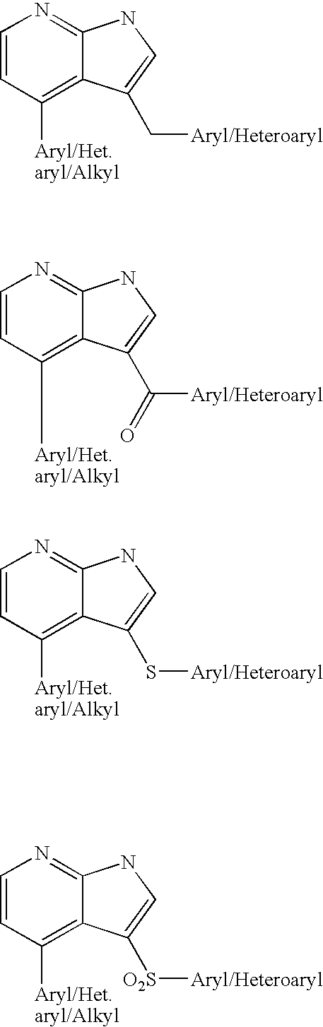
C1=CC([Aryl/Het.aryl/Alkyl])=C2C(=N1)NC=C2C[Aryl/Heteroaryl].C1=CC([Aryl/Het.aryl/Alkyl])=C2C(=N1)NC=C2C([Aryl/Heteroaryl])=O.C1=CC([Aryl/Het.aryl/Alkyl])=C2C(=N1)NC=C2S[Aryl/Heteroaryl].C1=CC([Aryl/Het.aryl/Alkyl])=C2C(=N1)NC=C2[O2S][Aryl/Heteroaryl]
